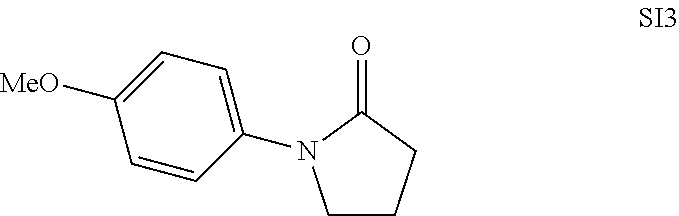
C1CCC(=O)N1C1=CC=C([MeO])C=C1
